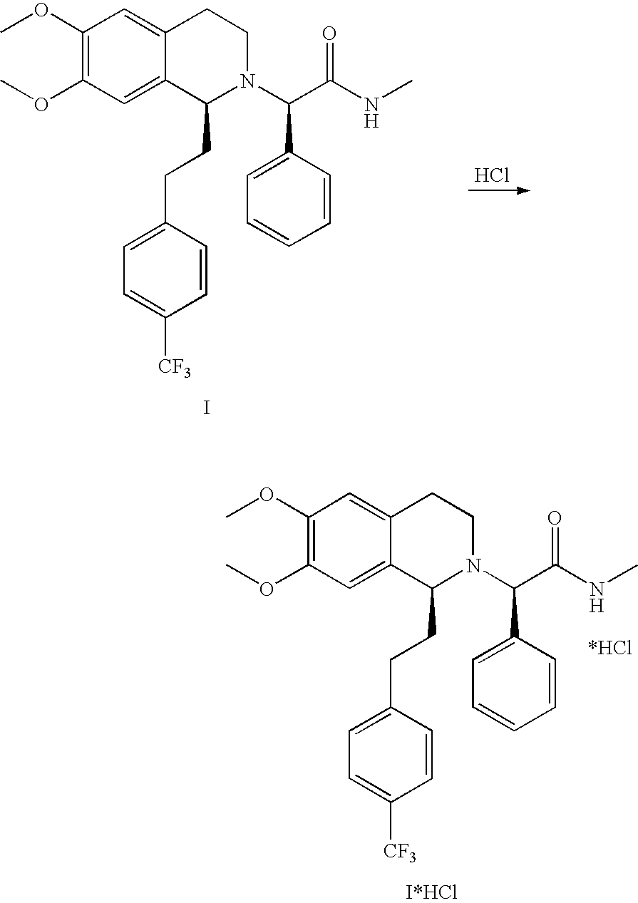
C1(OC)=C(OC)C=C2C(=C1)CCN(C(C(NC)=O)C1=CC=CC=C1)C2CCC1=CC=C([CF3])C=C1.I.Cl.[I*HCl].C1(OC)=C(OC)C=C2C(=C1)CCN(C(C(NC)=O)C1=CC=CC=C1)C2CCC1=CC=C([CF3])C=C1
